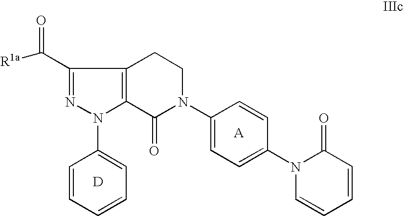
[D].C1=CC=CC=C1N1C2=C(C(C(=O)[R1a])=N1)CCN(C1=CC=C(N3C=CC=CC3=O)C=C1)C2=O.[A]
